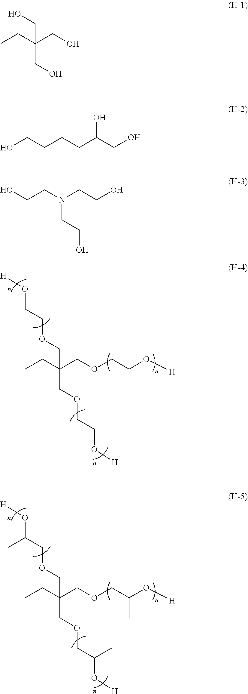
CCC(COCCO[H])(COCCO[H])COCCO[H].CCC(COCC(O[H])C)(COCC(O[H])C)COCC(O[H])C.OCC(CO)(CC)CO.OCCCCC(CO)O.OCCN(CCO)CCO
